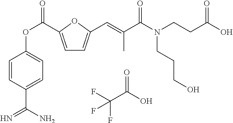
C1=C(C(OC2=CC=C(C(N)=N)C=C2)=O)OC(C=C(C(N(CCC(O)=O)CCCO)=O)C)=C1.FC(C(O)=O)(F)F
